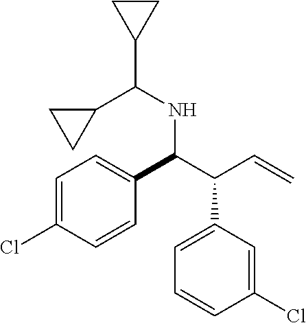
C(C1CC1)(NC(C(C=C)C1=CC=CC(Cl)=C1)C1=CC=C(Cl)C=C1)C1CC1
